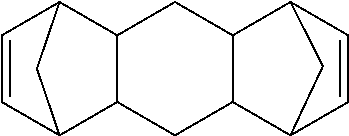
C1=CC2C3C(C1C2)CC1C(C3)C2C=CC1C2
